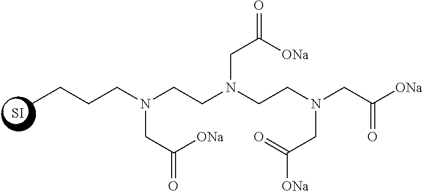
CCCCN(CCN(CCN(CC([ONa])=O)CC(=O)[ONa])CC([ONa])=O)CC([ONa])=O.[SI]
